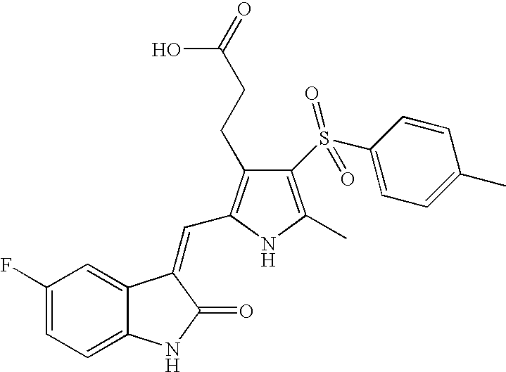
C1(F)=CC=C2C(=C1)C(=CC1=C(CCC(=O)O)C(S(C3=CC=C(C)C=C3)(=O)=O)=C(C)N1)C(=O)N2
